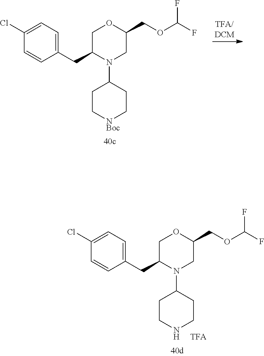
C1(CC2N(C3CC[NBoc]CC3)CC(COC(F)F)OC2)=CC=C(Cl)C=C1.C1(CC2N(C3CCNCC3)CC(COC(F)F)OC2)=CC=C(Cl)C=C1
